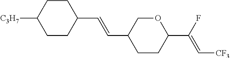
C1CC(C(F)=C[CF3])OCC1C=CC1CCC([C3H7])CC1
